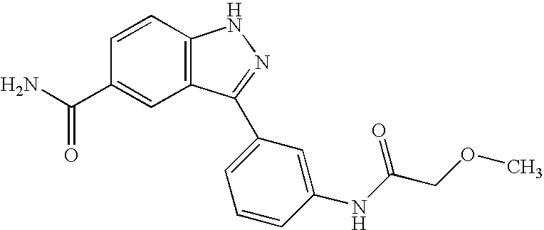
C1=CC2=C(C=C1C(N)=O)C(C1=CC=CC(NC(COC)=O)=C1)=NN2
